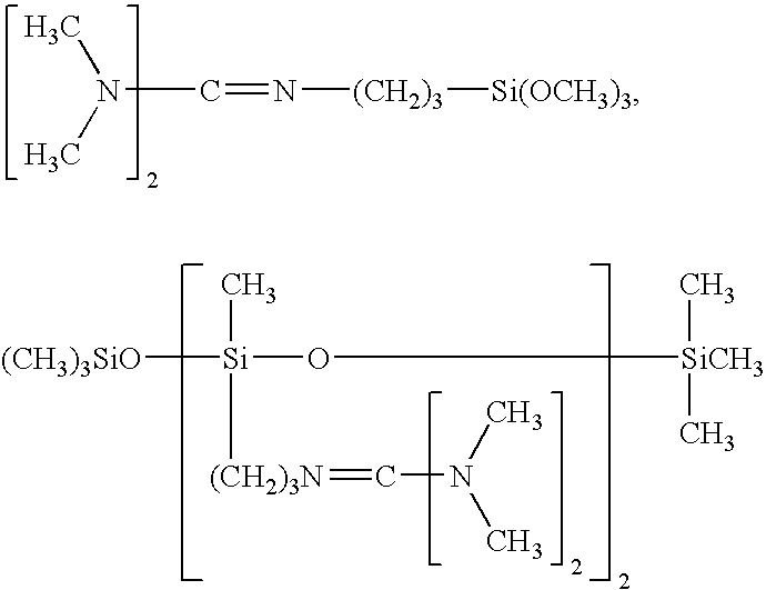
[(CH3)3SiO][Si](O[SiCH3](C)C)([(CH2)3N]=CN(C)C)C.CN(C)C=N[(CH2)3][Si(OCH3)3]
